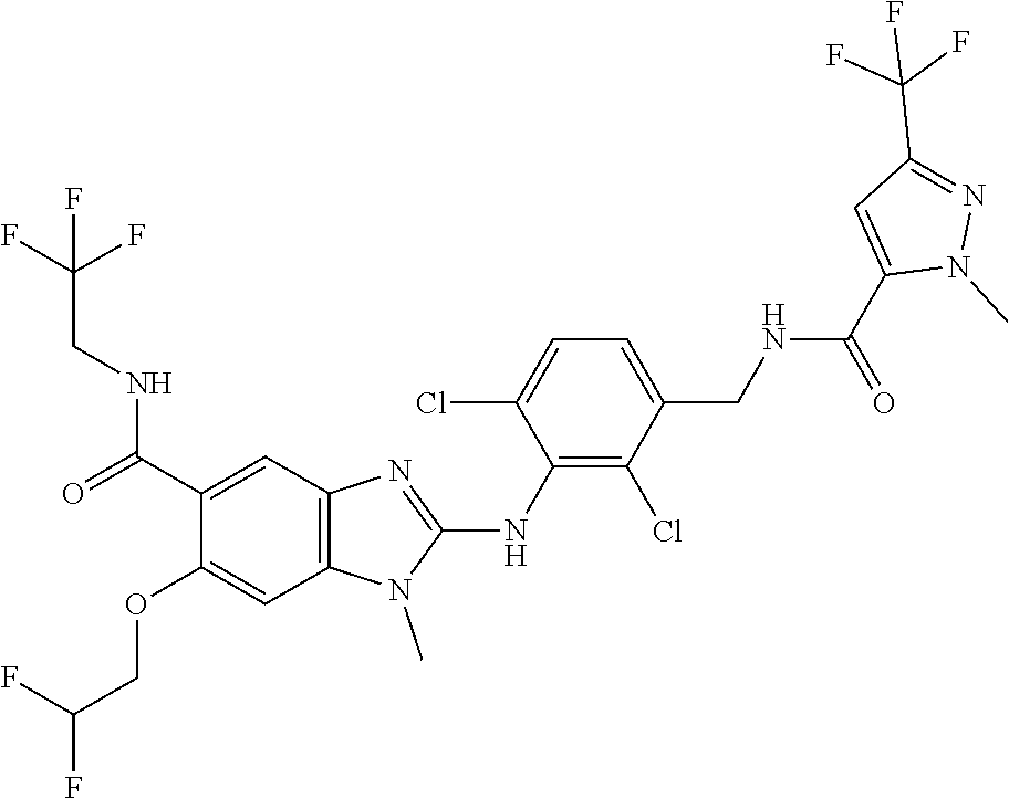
C1(C(NCC(F)(F)F)=O)=CC2=C(C=C1OCC(F)F)N(C)C(NC1=C(Cl)C(CNC(C3=CC(C(F)(F)F)=NN3C)=O)=CC=C1Cl)=N2
